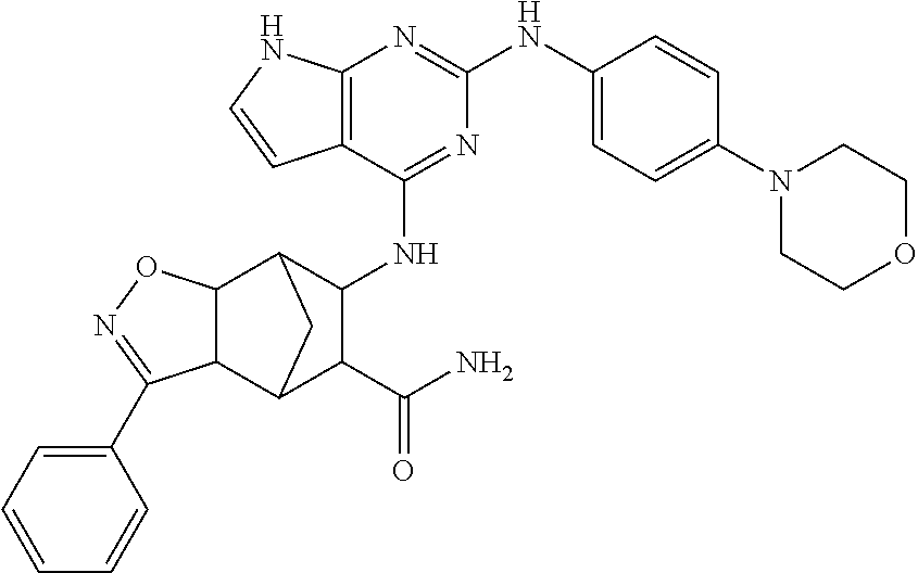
C12=C(C(NC3C4C5C(C(C3C(N)=O)C4)C(C3=CC=CC=C3)=NO5)=NC(NC3=CC=C(N4CCOCC4)C=C3)=N1)C=CN2
